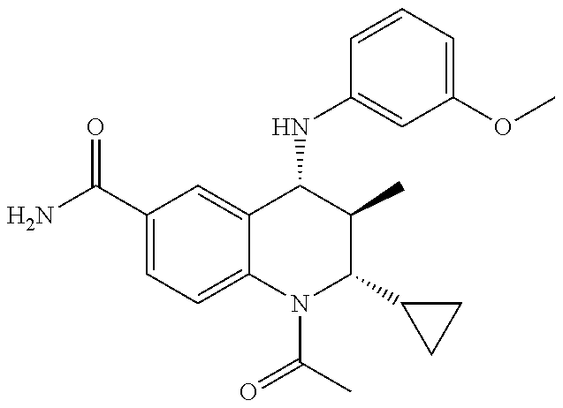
C1(C(=O)N)=CC=C2C(=C1)C(NC1=CC(OC)=CC=C1)C(C)C(C1CC1)N2C(C)=O
